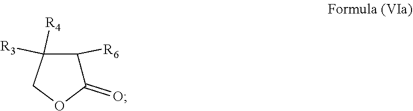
C1([R6])C(=O)OCC1([R4])[R3]
